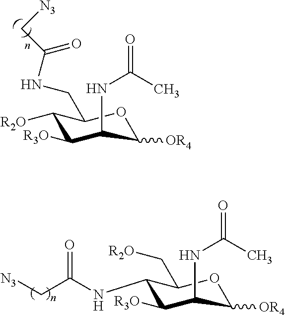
C1(NC(C[N3])=O)C([R3O])C(NC(C)=O)C([OR4])OC1C[R2O].C1([R2O])C([R3O])C(NC(C)=O)C([OR4])OC1CNC(C[N3])=O
